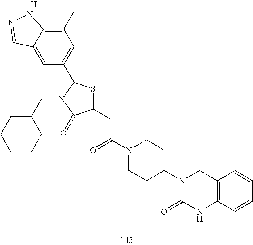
C1(CC(N2CCC(N3C(=O)NC4=C(C3)C=CC=C4)CC2)=O)SC(C2=CC(C)=C3C(=C2)C=NN3)N(CC2CCCCC2)C1=O.[H]
